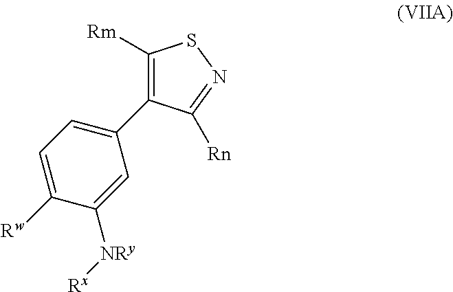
C1=C(C2=C([Rm])SN=C2[Rn])C=C([NRy][Rx])C([Rw])=C1
